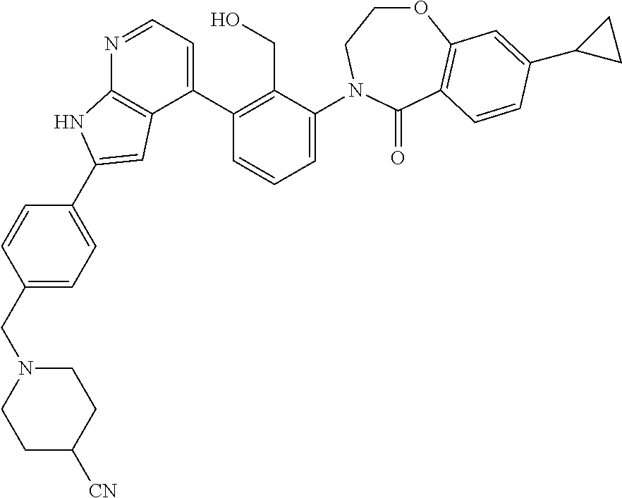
C1(CN2CCC([CN])CC2)=CC=C(C2=CC3=C(N=CC=C3C3=C(CO)C(N4CCOC5=C(C4=O)C=CC(C4CC4)=C5)=CC=C3)N2)C=C1
